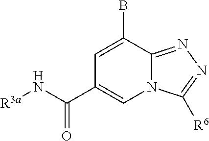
BC1=CC(C(N[R3a])=O)=CN2C1=NN=C2[R6]
